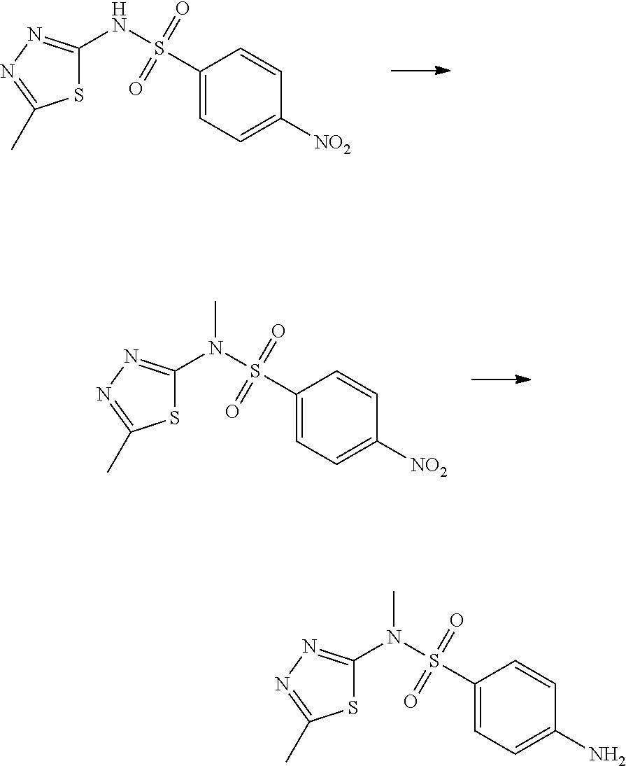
N(S(C1=CC=C([NO2])C=C1)(=O)=O)C1=NN=C(C)S1.N(S(C1=CC=C([NO2])C=C1)(=O)=O)(C)C1=NN=C(C)S1.N(S(C1=CC=C(N)C=C1)(=O)=O)(C)C1=NN=C(C)S1
